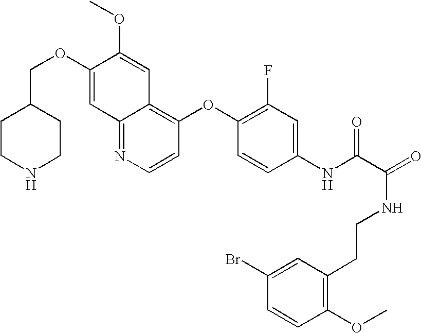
C(OC1=CC2=NC=CC(OC3=C(F)C=C(NC(C(NCCC4=C(OC)C=CC(Br)=C4)=O)=O)C=C3)=C2C=C1OC)C1CCNCC1
